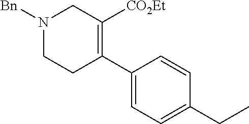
C1(C2=C([CO2Et])CN([Bn])CC2)=CC=C(CC)C=C1
